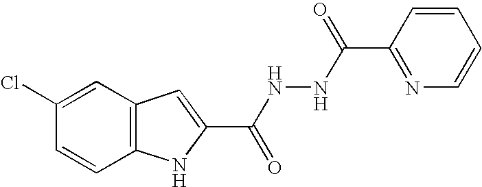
C12=C(C=C(Cl)C=C1)C=C(C(NNC(C1=NC=CC=C1)=O)=O)N2
